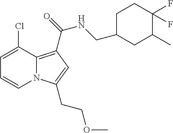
C1=C(Cl)C2=C(C(=O)NCC3CC(C)C(F)(F)CC3)C=C(CCOC)N2C=C1
